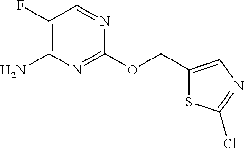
C1(OCC2=CN=C(Cl)S2)=NC(N)=C(F)C=N1
